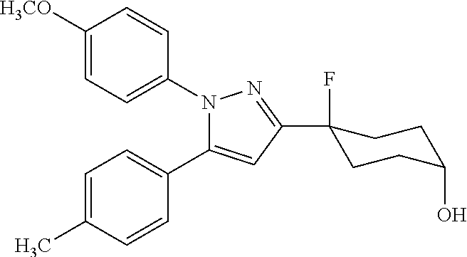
N1(C2=CC=C([H3CO])C=C2)C(C2=CC=C(C)C=C2)=CC(C2(F)CCC(O)CC2)=N1
